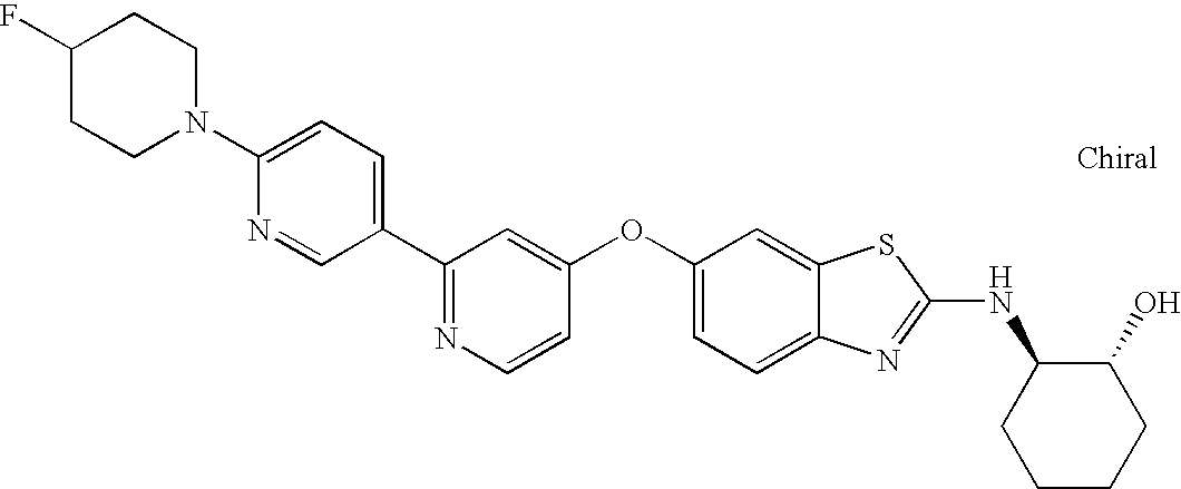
N1=C(C2=CC=C(N3CCC(F)CC3)N=C2)C=C(OC2=CC=C3C(=C2)SC(NC2CCCCC2O)=N3)C=C1
